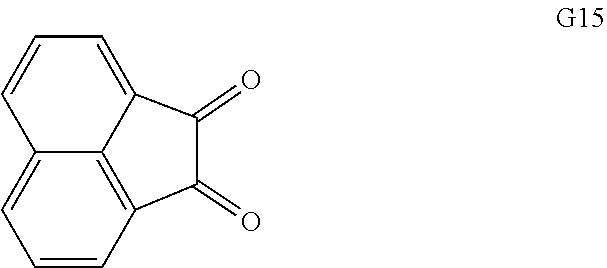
C1=CC2=C3C(=C1)C=CC=C3C(=O)C2=O
